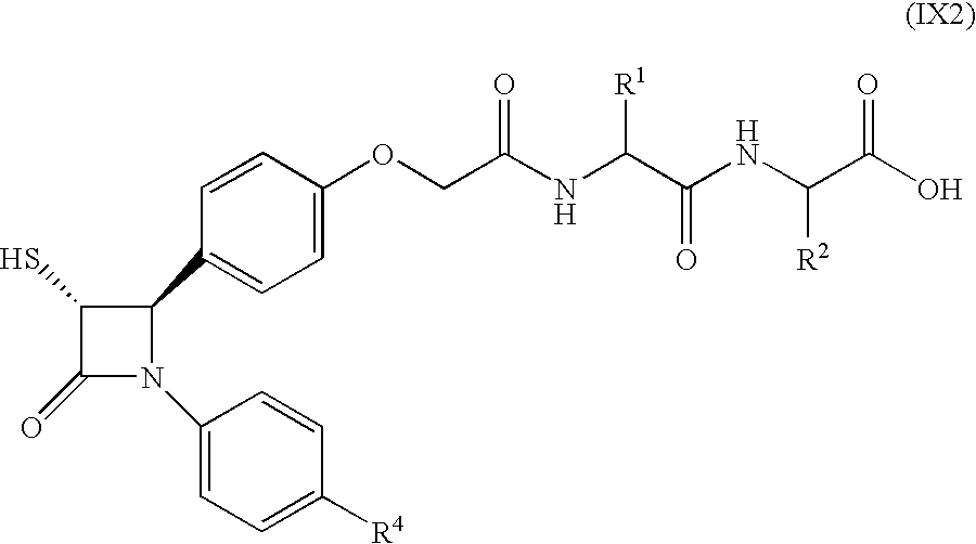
C1(S)C(=O)N(C2=CC=C([R4])C=C2)C1C1=CC=C(OCC(NC(C(NC(C(O)=O)[R2])=O)[R1])=O)C=C1
